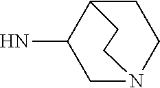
C1N2CCC(C1N)CC2
